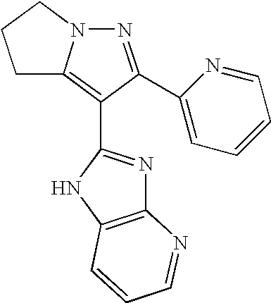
N1=C(C2=CC=CC=N2)C(C2=NC3=C(N2)C=CC=N3)=C2N1CCC2
